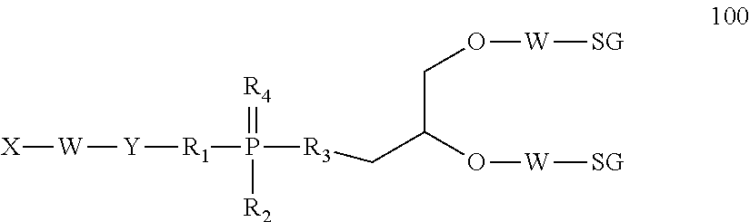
[X][W][Y][R1]P([R3]CC(O[W][SG])CO[W][SG])([R2])=[R4]
